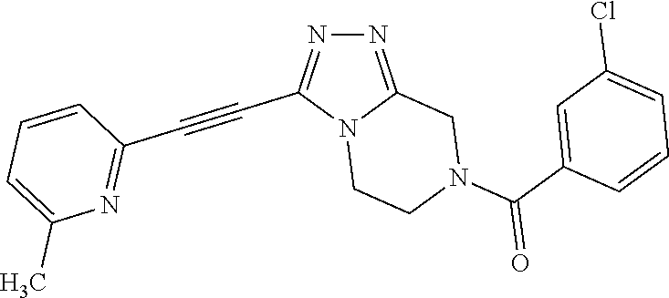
N12CCN(C(C3=CC(Cl)=CC=C3)=O)CC1=NN=C2C#CC1=NC(C)=CC=C1
